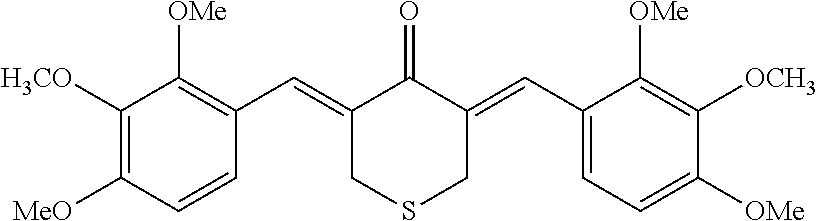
C1([H3CO])=C([MeO])C=CC(C=C2CSCC(=CC3=CC=C([OMe])C([OCH3])=C3[OMe])C2=O)=C1[OMe]
